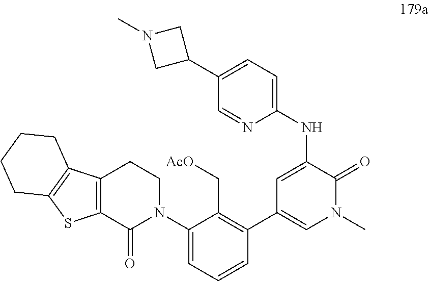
C1=C(NC2=CC=C(C3CN(C)C3)C=N2)C(=O)N(C)C=C1C1=C(C[AcO])C(N2CCC3=C(C2=O)SC2=C3CCCC2)=CC=C1
